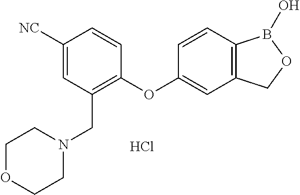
C1([NC])=CC(CN2CCOCC2)=C(OC2=CC3=C(C=C2)B(O)OC3)C=C1.Cl
